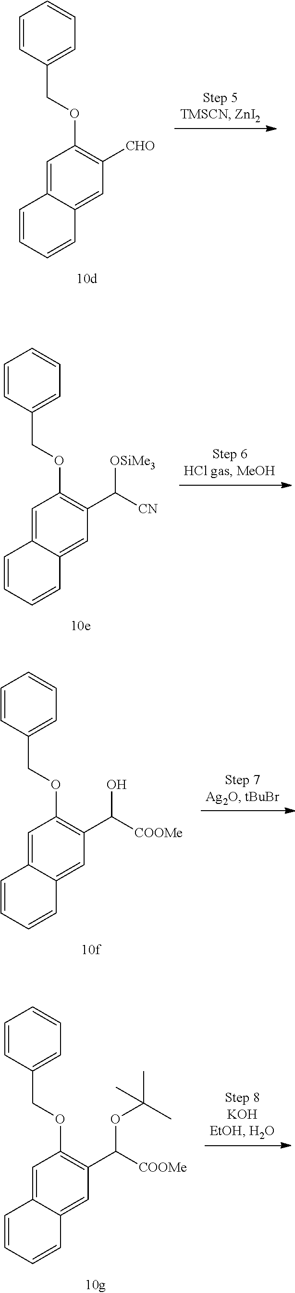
C1=C2C(=CC([CHO])=C1OCC1=CC=CC=C1)C=CC=C2.C1=C2C(=CC(C([CN])[OSiMe3])=C1OCC1=CC=CC=C1)C=CC=C2.C1=C2C(=CC(C([COOMe])O)=C1OCC1=CC=CC=C1)C=CC=C2.C1=C2C(=CC(C([COOMe])OC(C)(C)C)=C1OCC1=CC=CC=C1)C=CC=C2
